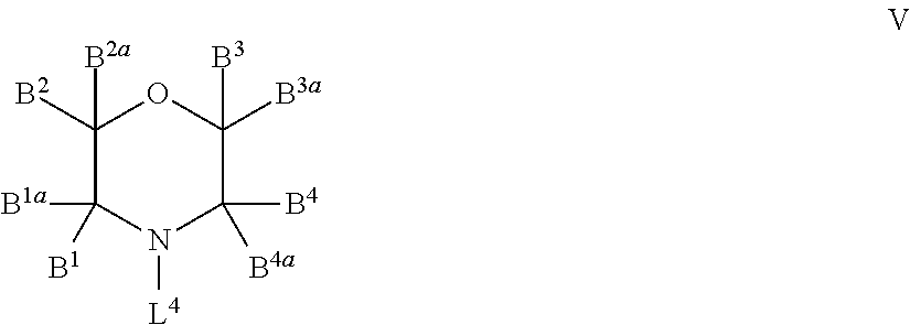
C1([B2a])([B2])C([B1a])([B1])N([L4])C([B4])([B4a])C([B3])([B3a])O1
